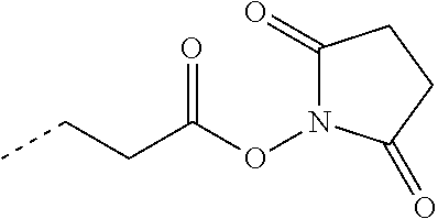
C(C(ON1C(=O)CCC1=O)=O)CC
